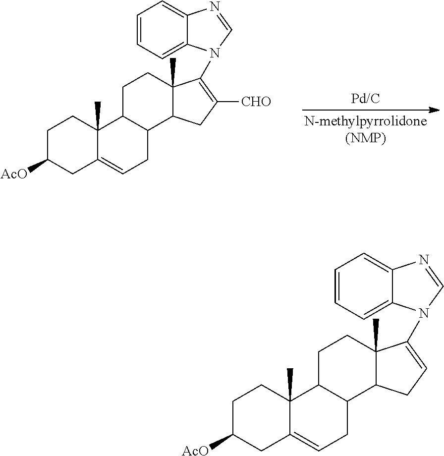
C1C([AcO])CC2=CCC3C(C2(C)C1)CCC1(C)C3CC([CHO])=C1N1C2=CC=CC=C2N=C1.C1C([AcO])CC2=CCC3C(C2(C)C1)CCC1(C)C3CC=C1N1C2=CC=CC=C2N=C1
